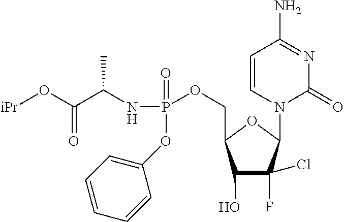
C1(O)C(F)(Cl)C(N2C=CC(N)=NC2=O)OC1COP(=O)(OC1=CC=CC=C1)NC(C(O[iPr])=O)C
